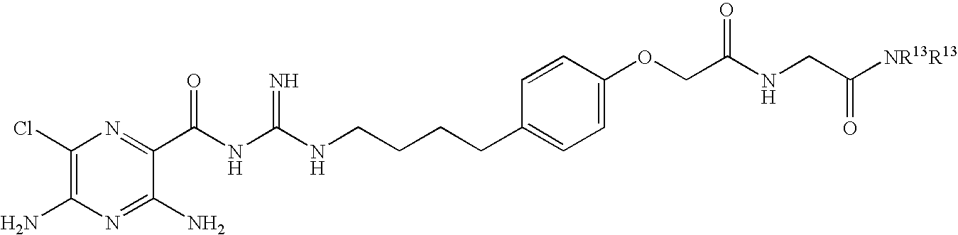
C1(Cl)=C(N)N=C(N)C(C(NC(NCCCCC2=CC=C(OCC(NCC([NR13R13])=O)=O)C=C2)=N)=O)=N1
